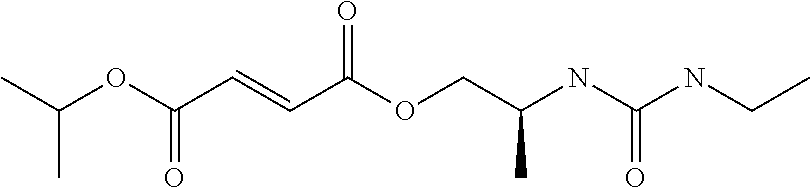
CC(OC(C=CC(OCC(NC(NCC)=O)C)=O)=O)C
